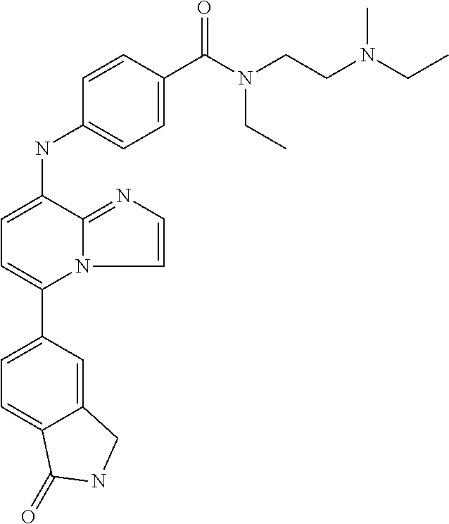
C12=CC(C3=CC=C(NC4=CC=C(C(N(CCN(CC)C)CC)=O)C=C4)C4=NC=CN34)=CC=C1C(=O)NC2
